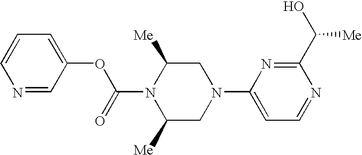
C1=C(OC(=O)N2C([Me])CN(C3=CC=NC(C(O)[Me])=N3)CC2[Me])C=NC=C1
